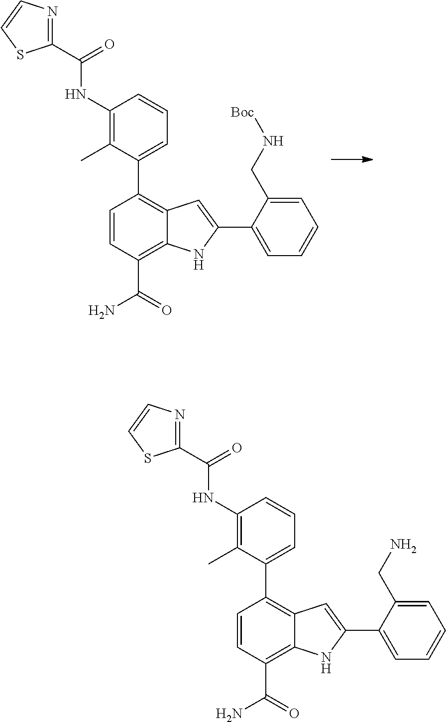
C1=CC(C(=O)N)=C2C(=C1C1=CC=CC(NC(C3=NC=CS3)=O)=C1C)C=C(C1=CC=CC=C1CN[Boc])N2.C1=CC(C(=O)N)=C2C(=C1C1=CC=CC(NC(C3=NC=CS3)=O)=C1C)C=C(C1=CC=CC=C1CN)N2
